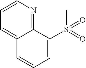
CS(=O)(=O)C1=CC=CC2=CC=CN=C12
